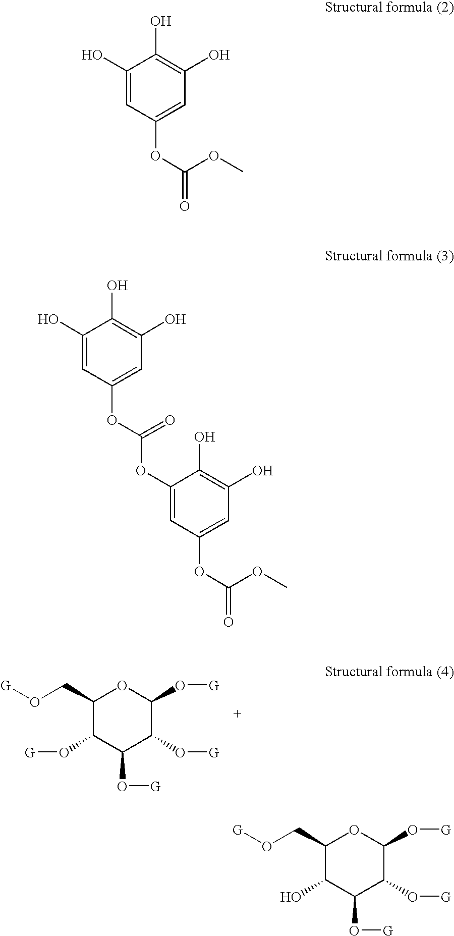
C1(CO[G])C(O[G])C(O[G])C(O[G])C(O[G])O1.C1(O)=CC(OC(=O)OC)=CC(O)=C1O.C1(O)=CC(OC(OC2=CC(OC(=O)OC)=CC(O)=C2O)=O)=CC(O)=C1O.C1(CO[G])C(O)C(O[G])C(O[G])C(O[G])O1
